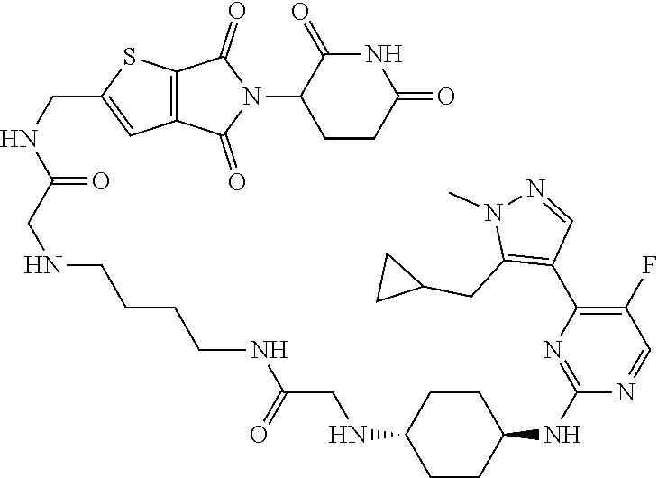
C1CC(=O)NC(=O)C1N1C(=O)C2=C(C=C(CNC(CNCCCCNC(CNC3CCC(NC4=NC(C5=C(CC6CC6)N(C)N=C5)=C(F)C=N4)CC3)=O)=O)S2)C1=O
